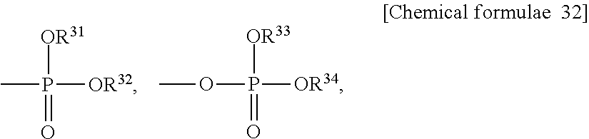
P([OR31])(C)([OR32])=O.P([OR33])(OC)([OR34])=O
